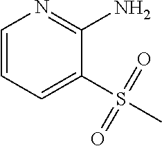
C1=CC=C(S(C)(=O)=O)C(N)=N1
